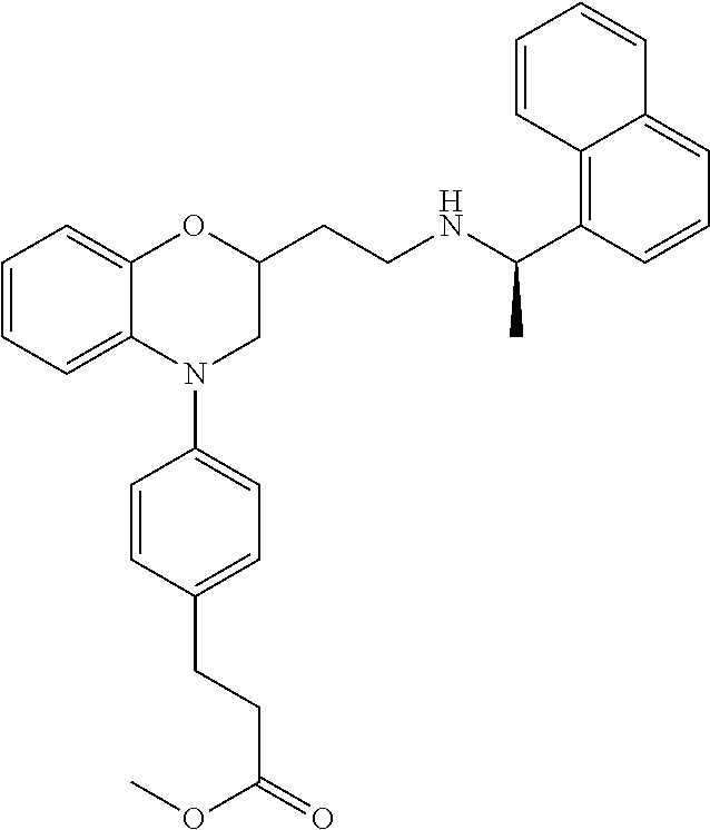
C1=CC=C2C(=C1)OC(CCNC(C1=C3C(=CC=C1)C=CC=C3)C)CN2C1=CC=C(CCC(=O)OC)C=C1
